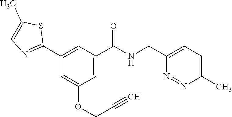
C1(C2=NC=C(C)S2)=CC(C(NCC2=CC=C(C)N=N2)=O)=CC(OCC#C)=C1
